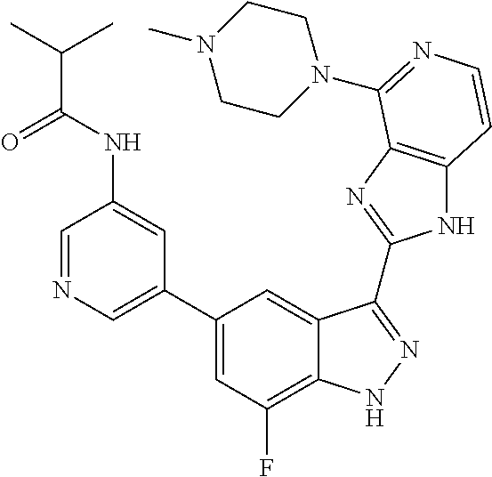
C1=C(C2=CC(F)=C3C(=C2)C(C2=NC4=C(N2)C=CN=C4N2CCN(C)CC2)=NN3)C=C(NC(=O)C(C)C)C=N1
